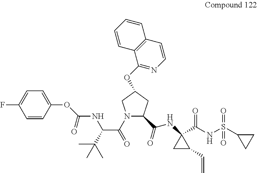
O(C(NC(C(C)(C)C)C(=O)N1C(C(=O)NC2(C(NS(=O)(C3CC3)=O)=O)CC2C=C)CC(OC2=NC=CC3=C2C=CC=C3)C1)=O)C1=CC=C(F)C=C1
